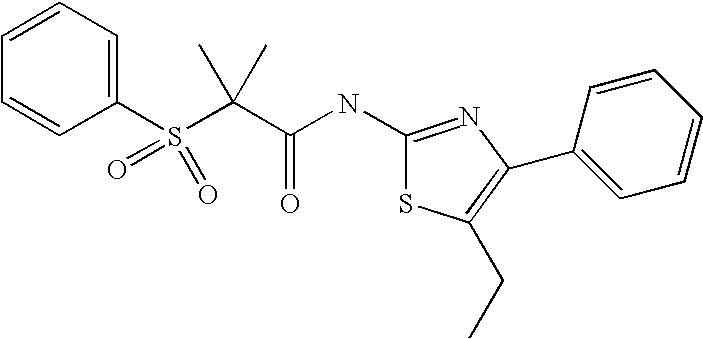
C1=CC=C(S(C(C(NC2=NC(C3=CC=CC=C3)=C(CC)S2)=O)(C)C)(=O)=O)C=C1
